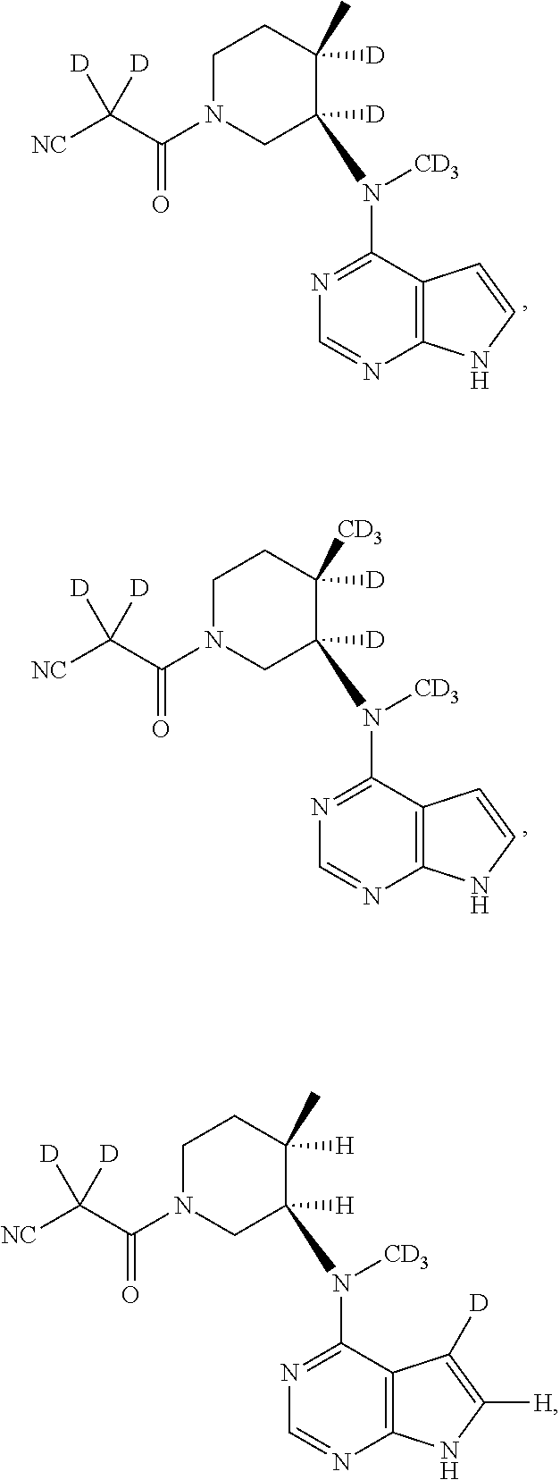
C12=C(C(N([CD3])C3([D])CN(C(C([NC])([D])[D])=O)CCC3([D])C)=NC=N1)C=CN2.C12=C(C(N([CD3])C3([D])CN(C(C([NC])([D])[D])=O)CCC3([D])[CD3])=NC=N1)C=CN2.C12=C(C(N([CD3])C3([H])CN(C(C([NC])([D])[D])=O)CCC3([H])C)=NC=N1)C([D])=C([H])N2
